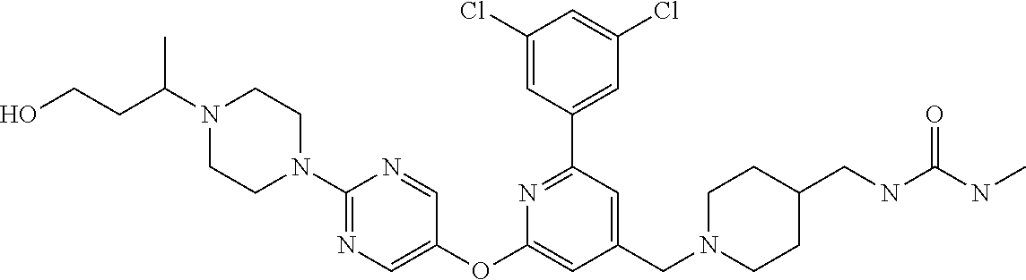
N1(C(CCO)C)CCN(C2=NC=C(OC3=CC(CN4CCC(CNC(NC)=O)CC4)=CC(C4=CC(Cl)=CC(Cl)=C4)=N3)C=N2)CC1
